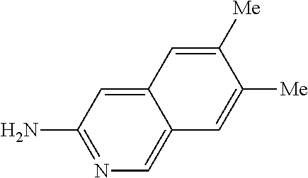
C12=CC(N)=NC=C1C=C([Me])C([Me])=C2
